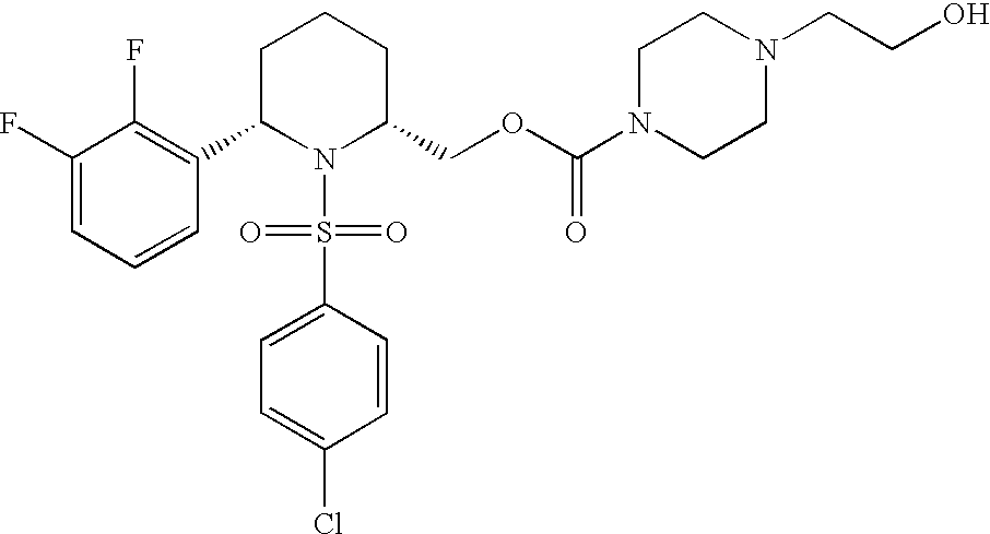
C1(F)=CC=CC(C2N(S(C3=CC=C(Cl)C=C3)(=O)=O)C(COC(N3CCN(CCO)CC3)=O)CCC2)=C1F
